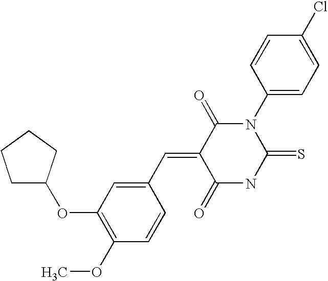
C1C(OC2=C(OC)C=CC(C=C3C(=O)NC(=S)N(C4=CC=C(Cl)C=C4)C3=O)=C2)CCC1
